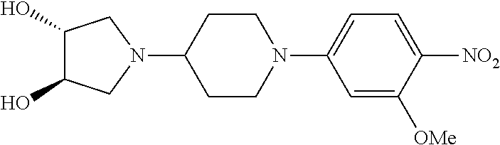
C1=C([OMe])C([NO2])=CC=C1N1CCC(N2CC(O)C(O)C2)CC1
